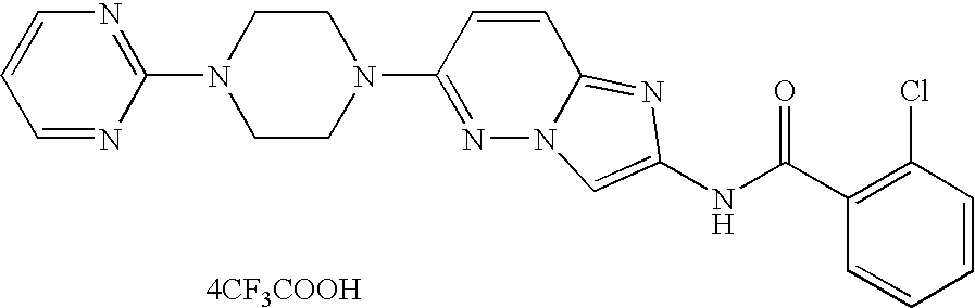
[4CF3COOH].C1=CC=CC(Cl)=C1C(NC1=CN2N=C(N3CCN(C4=NC=CC=N4)CC3)C=CC2=N1)=O
